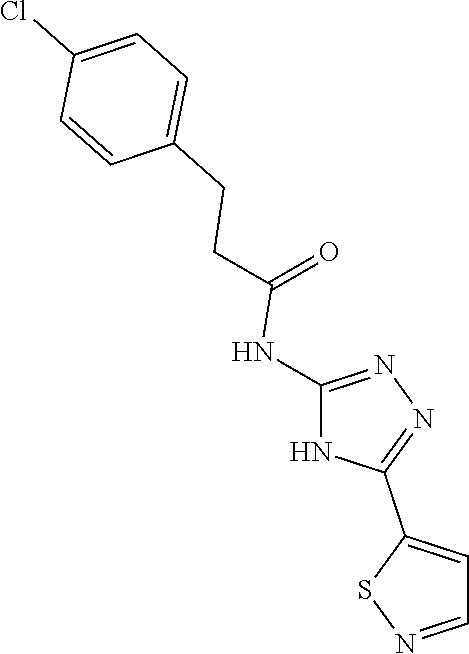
C1=C(CCC(=O)NC2=NN=C(C3=CC=NS3)N2)C=CC(Cl)=C1
